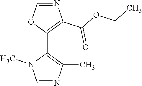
C1(C2=C(C)N=CN2C)=C(C(OCC)=O)N=CO1
